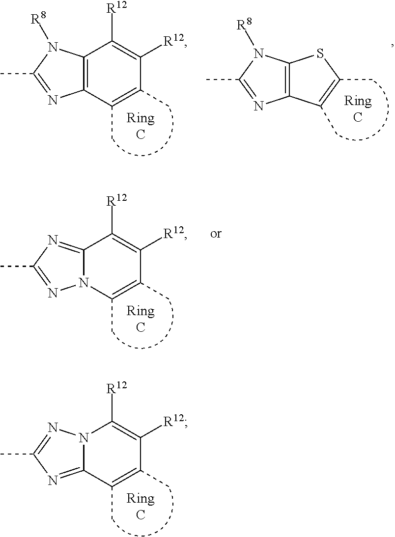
C12=C(C(C)=C(C)C([R12])=C1[R12])N=C(C)N2[R8].C12=C(N=C(C)N1[R8])C(C)=C(C)S2.C12=NC(C)=NN1C(C)=C(C)C([R12])=C2[R12].N12C(=NC(C)=N1)C(C)=C(C)C([R12])=C2[R12]
